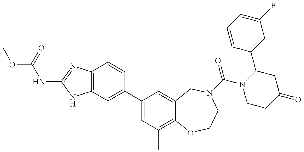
C12=C(C=C(C3=CC(C)=C4C(=C3)CN(C(=O)N3CCC(=O)CC3C3=CC(F)=CC=C3)CCO4)C=C1)NC(NC(=O)OC)=N2
